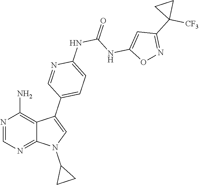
C1=NC(N)=C2C(C3=CC=C(NC(NC4=CC(C5([CF3])CC5)=NO4)=O)N=C3)=CN(C3CC3)C2=N1
